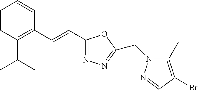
C1=CC(C(C)C)=C(C=CC2=NN=C(CN3C(C)=C(Br)C(C)=N3)O2)C=C1
